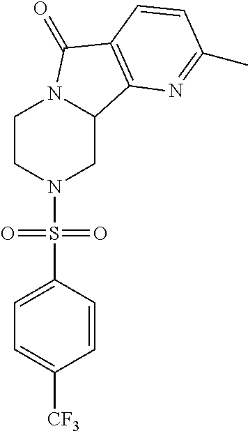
C1CN(S(C2=CC=C([CF3])C=C2)(=O)=O)CC2N1C(=O)C1=C2N=C(C)C=C1
